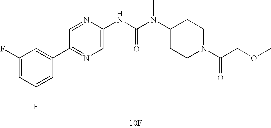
[10F].C1(C2=CC(F)=CC(F)=C2)=NC=C(NC(N(C2CCN(C(=O)COC)CC2)C)=O)N=C1
